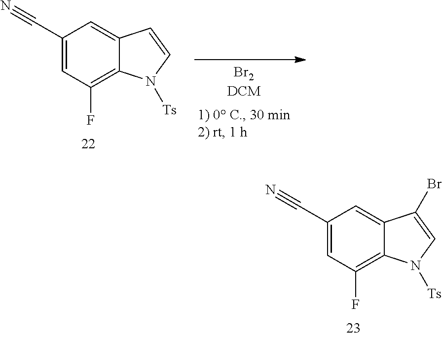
C1(C#N)=CC(F)=C2C(=C1)C(Br)=CN2[Ts].C1(C#N)=CC(F)=C2C(=C1)C=CN2[Ts]
